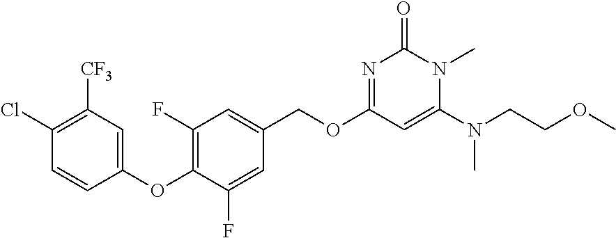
C1(OC2=C(F)C=C(COC3=NC(=O)N(C)C(N(CCOC)C)=C3)C=C2F)=CC([CF3])=C(Cl)C=C1
